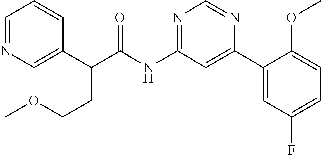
C1(C(C(NC2=NC=NC(C3=CC(F)=CC=C3OC)=C2)=O)CCOC)=CN=CC=C1
